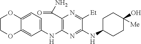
C1(NC2=C(C(N)=O)N=C([Et])C(NC3CCC(O)([Me])CC3)=N2)=CC=C2C(=C1)OCCO2
